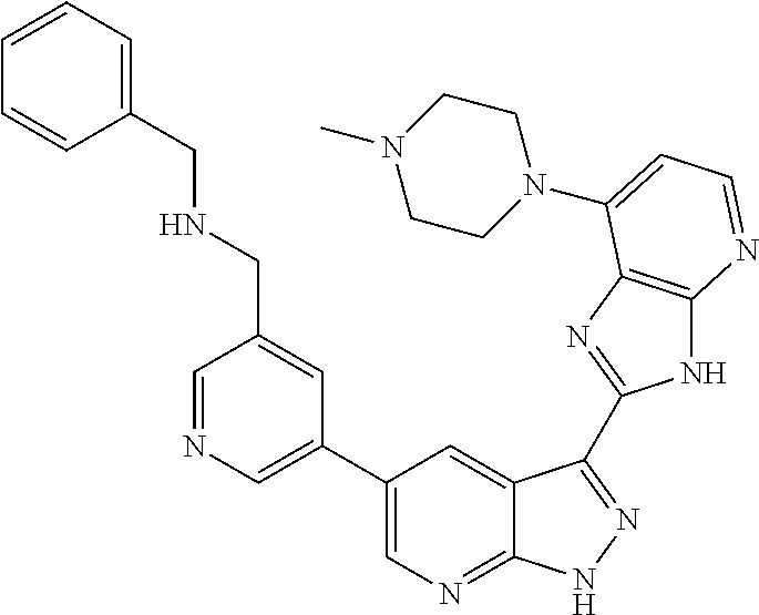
C1=NC=C(C2=CN=C3C(=C2)C(C2=NC4=C(N2)N=CC=C4N2CCN(C)CC2)=NN3)C=C1CNCC1=CC=CC=C1
